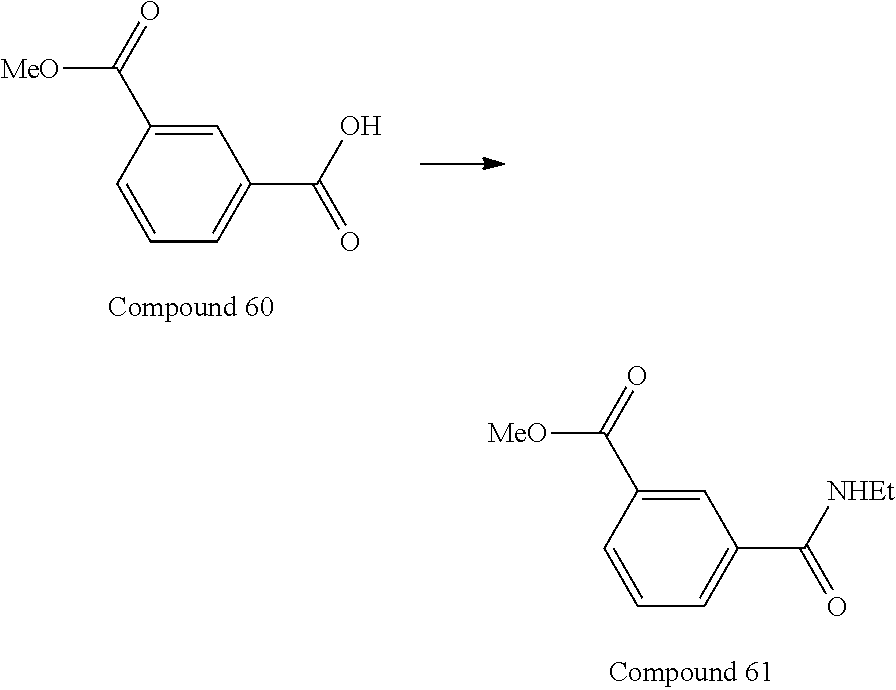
C1=C(C([MeO])=O)C=CC=C1C(=O)O.C1=C(C([MeO])=O)C=CC=C1C(=O)[NHEt]
